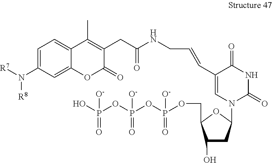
[R7]N(C1=CC=C2C(=C1)OC(=O)C(CC(NCC=CC1=CN(C3CC(O)C(COP(OP(OP(O)(=O)[O-])(=O)[O-])(=O)[O-])O3)C(=O)NC1=O)=O)=C2C)[R8]
